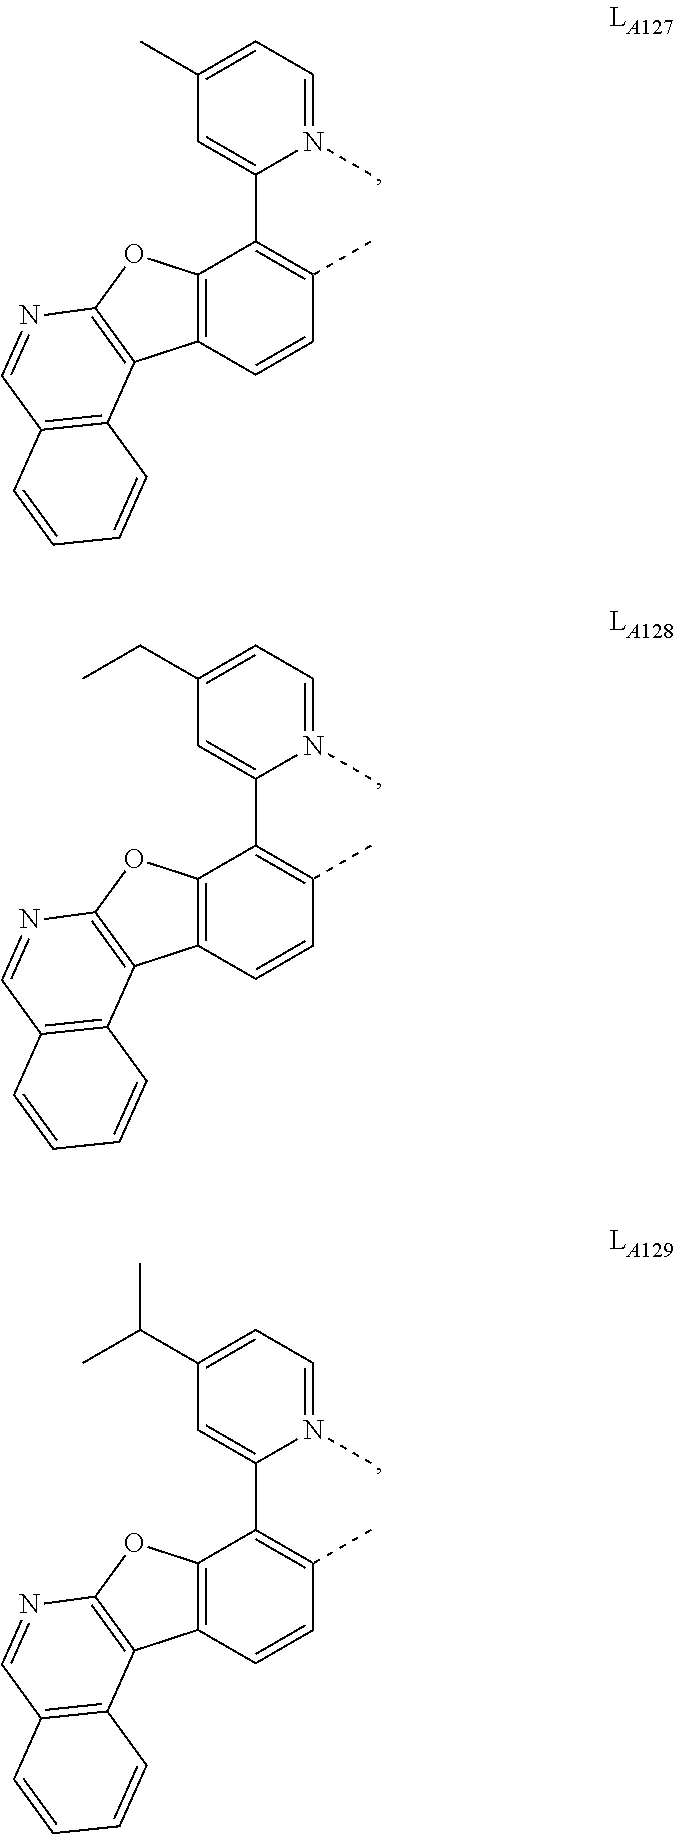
C12=C(C=CC(C)=C1C1=CC(C)=CC=N1C)C1=C(O2)N=CC2=C1C=CC=C2.C12=C(C=CC(C)=C1C1=CC(CC)=CC=N1C)C1=C(O2)N=CC2=C1C=CC=C2.C12=C(C=CC(C)=C1C1=CC(C(C)C)=CC=N1C)C1=C(O2)N=CC2=C1C=CC=C2
